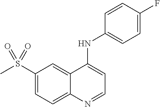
C1(S(C)(=O)=O)=CC=C2C(=C1)C(NC1=CC=C(F)C=C1)=CC=N2
